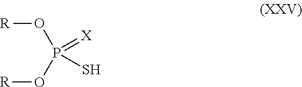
[R]OP(O[R])(=[X])S
